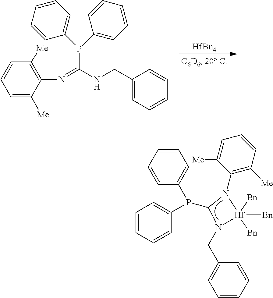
P(C1=CC=CC=C1)(C1=CC=CC=C1)C1N(CC2=CC=CC=C2)[Hf]([Bn])([Bn])([Bn])N1C1=C([Me])C=CC=C1[Me].[HfBn4].C1(N=C(NCC2=CC=CC=C2)P(C2=CC=CC=C2)C2=CC=CC=C2)=C([Me])C=CC=C1[Me]
